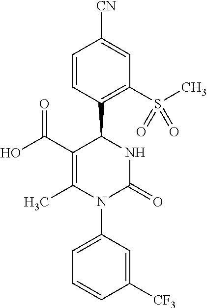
C1(C(O)=O)=C(C)N(C2=CC=CC([CF3])=C2)C(=O)NC1C1=C(S(C)(=O)=O)C=C([CN])C=C1
